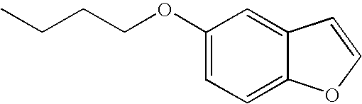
C12=CC(OCCCC)=CC=C1OC=C2
